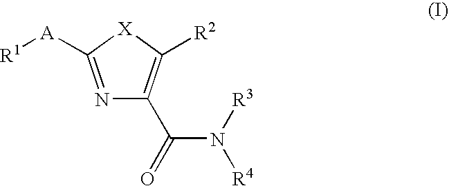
[R1][A]C1=NC(C(=O)N([R3])[R4])=C([R2])[X]1
